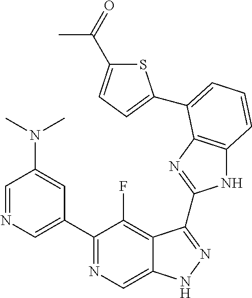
C1=NC=C(C2=NC=C3C(=C2F)C(C2=NC4=C(N2)C=CC=C4C2=CC=C(C(=O)C)S2)=NN3)C=C1N(C)C
